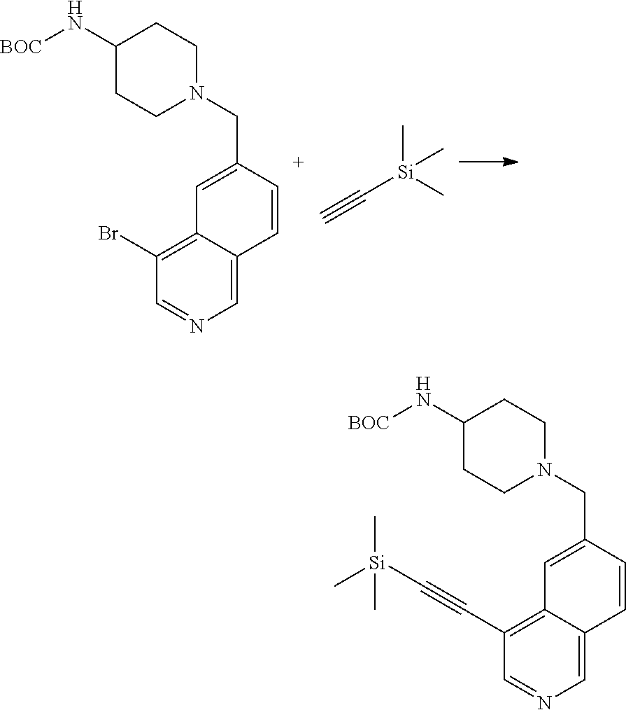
C1(N[BOC])CCN(CC2=CC3=C(Br)C=NC=C3C=C2)CC1.C[Si](C)(C#C)C.C1(N[BOC])CCN(CC2=CC3=C(C#C[Si](C)(C)C)C=NC=C3C=C2)CC1
